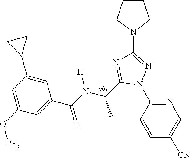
C1(N2N=C(N3CCCC3)N=C2C(C)N([H])C(=O)C2=CC(O[CF3])=CC(C3CC3)=C2)=NC=C([CN])C=C1
